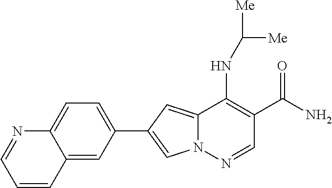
N12C(=CC(C3=CC=C4C(=C3)C=CC=N4)=C1)C(NC([Me])[Me])=C(C(N)=O)C=N2
